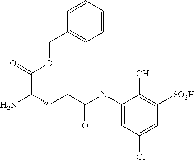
C1(NC(CCC(N)C(=O)OCC2=CC=CC=C2)=O)=CC(Cl)=CC([SO3H])=C1O
